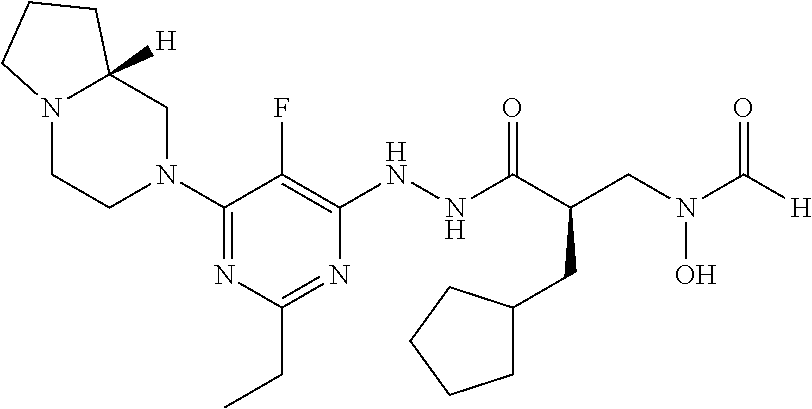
N1(C2=NC(CC)=NC(NNC(C(CN(C([H])=O)O)CC3CCCC3)=O)=C2F)CC2([H])N(CC1)CCC2
